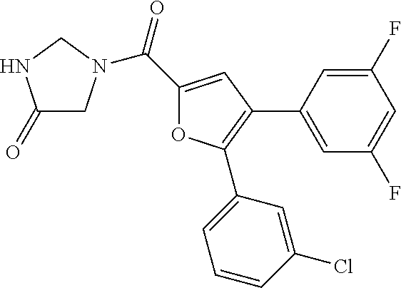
C1(C(=O)N2CC(=O)NC2)=CC(C2=CC(F)=CC(F)=C2)=C(C2=CC=CC(Cl)=C2)O1
